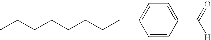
CCCCCCCCC1=CC=C(C(=O)[H])C=C1
